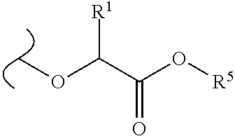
C(C(O[R5])=O)([R1])OC
